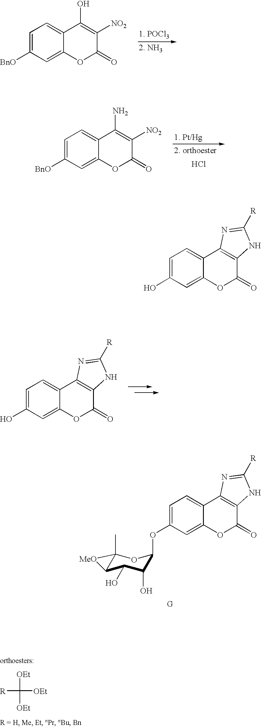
C1=C(OC2C(O)C(O)C3C(C)(O2)[MeO]3)C=C2C(=C1)C1=C(C(=O)O2)NC([R])=N1.C1=C([BnO])C=C2C(=C1)C(O)=C([NO2])C(=O)O2.Cl.C1=C([BnO])C=C2C(=C1)C(N)=C([NO2])C(=O)O2.C1=C(O)C=C2C(=C1)C1=C(C(=O)O2)NC([R])=N1.[OEt]C([OEt])([R])[OEt].C1=C(O)C=C2C(=C1)C1=C(C(=O)O2)NC([R])=N1
